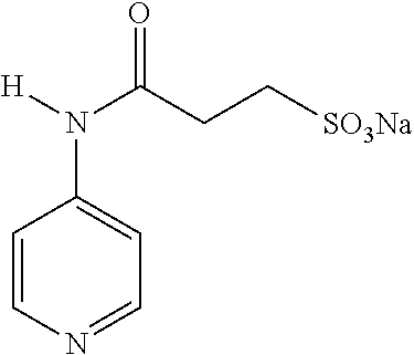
C1=CN=CC=C1N([H])C(CC[SO3Na])=O
